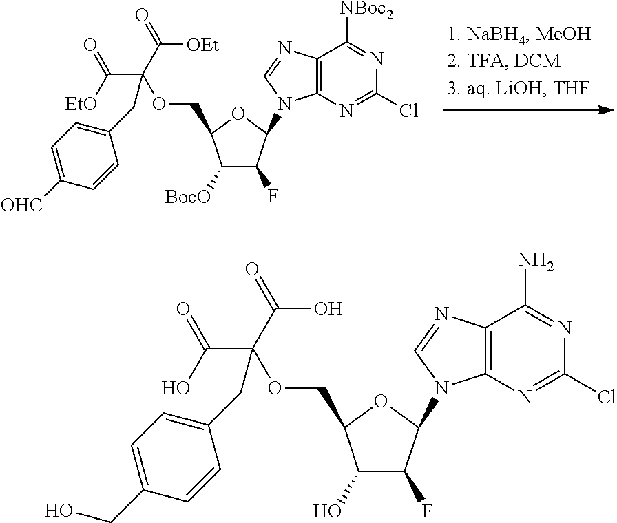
C12=C(N=C(Cl)N=C1[NBoc2])N(C1C(F)C([BocO])C(COC(C([OEt])=O)(C(=O)[EtO])CC3=CC=C([OHC])C=C3)O1)C=N2.C12=C(N=C(Cl)N=C1N)N(C1C(F)C(O)C(COC(C(O)=O)(C(=O)O)CC3=CC=C(CO)C=C3)O1)C=N2
